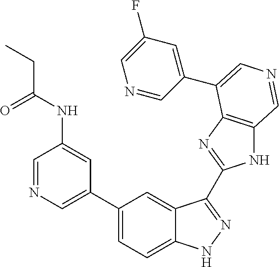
C1(C2=CN=CC(NC(=O)CC)=C2)=CC=C2C(=C1)C(C1=NC3=C(N1)C=NC=C3C1=CC(F)=CN=C1)=NN2
